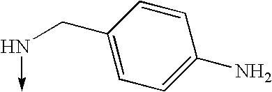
N(CC1=CC=C(N)C=C1)->C
